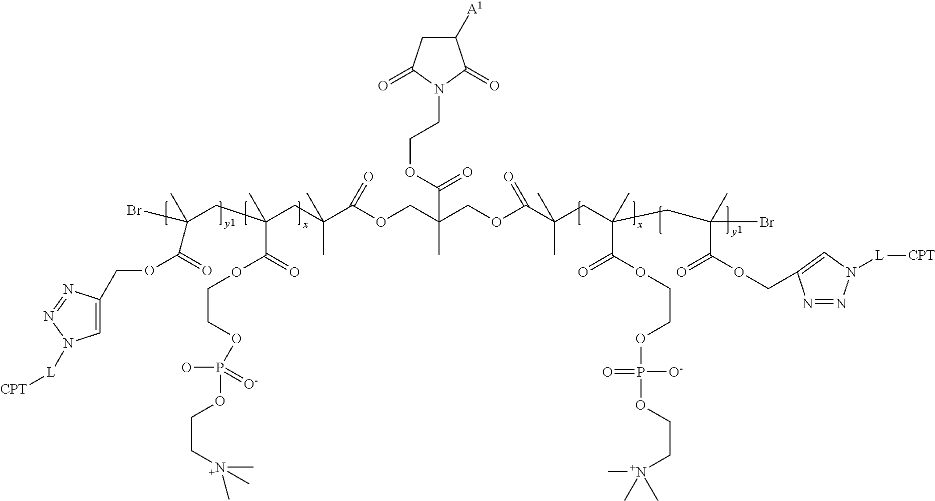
C1=C(COC(C(Br)(CC(CC(C(OCC(COC(C(CC(CC(Br)(C)C(=O)OCC2=CN([L][CPT])N=N2)(C)C(OCCOP([O-])(=O)OCC[N+](C)(C)C)=O)(C)C)=O)(C)C(OCCN2C(=O)C([A1])CC2=O)=O)=O)(C)C)(C(=O)OCCOP(O)(=[O-])OCC[N+](C)(C)C)C)C)=O)N=NN1[L][CPT]
